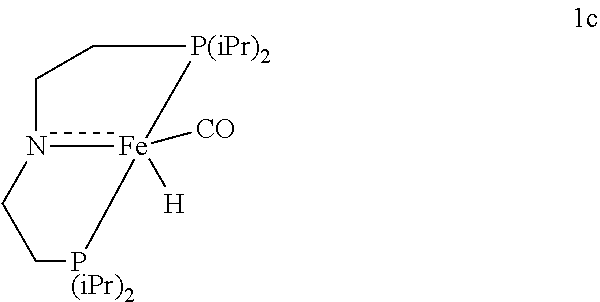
n12[Fe]([CO])([H])([P(iPr)2]CC1)[P(iPr)2]CC2
